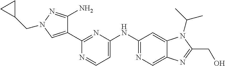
C1(C2=CN(CC3CC3)N=C2N)=NC(NC2=NC=C3C(=C2)N(C(C)C)C(CO)=N3)=CC=N1
